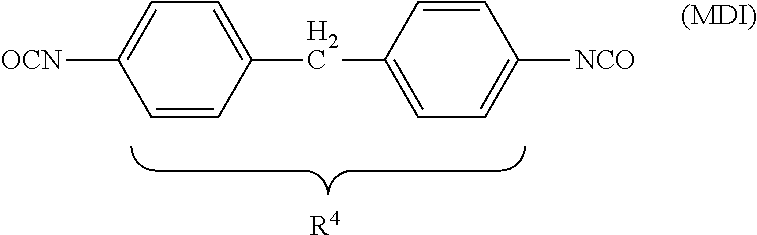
[OCN]C1=CC=C(CC2=CC=C([NCO])C=C2)C=C1.[R4].[(MDI)]
